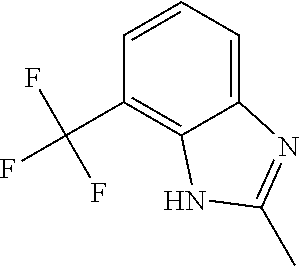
C1=CC=C2C(=C1C(F)(F)F)NC(C)=N2
